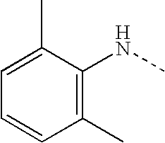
C1=C(C)C(NC)=C(C)C=C1
